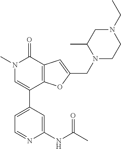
C1=C(C2=CN(C)C(=O)C3=C2OC(CN2CCN(CC)CC2C)=C3)C=C(NC(C)=O)N=C1
